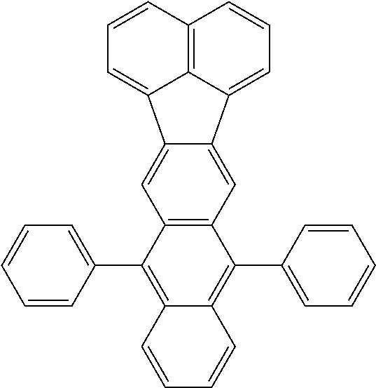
C12=C3C(=CC=C1)C1=CC4=C(C=C1C3=CC=C2)C(C1=CC=CC=C1)=C1C(=C4C2=CC=CC=C2)C=CC=C1
